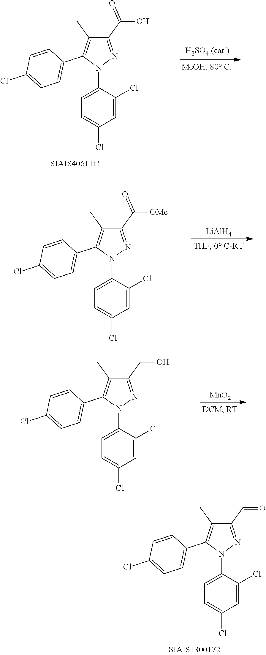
C1=C(Cl)C=C(Cl)C(N2N=C(C(=O)O)C(C)=C2C2=CC=C(Cl)C=C2)=C1.[LiAlH4].C1=C(Cl)C=C(Cl)C(N2N=C(C(=O)[OMe])C(C)=C2C2=CC=C(Cl)C=C2)=C1.C1=C(Cl)C=C(Cl)C(N2N=C(CO)C(C)=C2C2=CC=C(Cl)C=C2)=C1.[MnO2].C1=C(Cl)C=C(Cl)C(N2N=C(C=O)C(C)=C2C2=CC=C(Cl)C=C2)=C1
